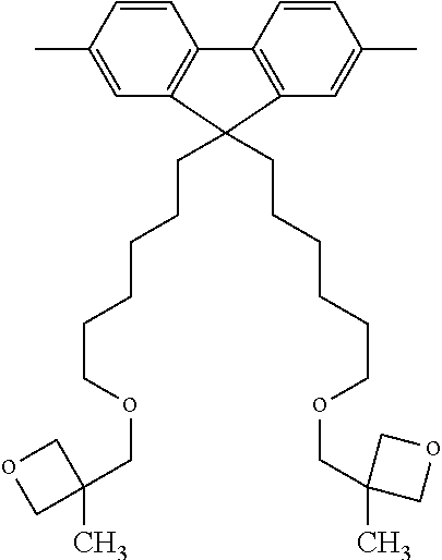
C1=C(C)C=CC2=C1C(CCCCCCoCC1(C)CoC1)(CCCCCCoCC1(C)CoC1)C1=C2C=CC(C)=C1
